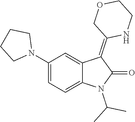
N1(C2=CC=C3C(=C2)C(=C2NCCOC2)C(=O)N3C(C)C)CCCC1
